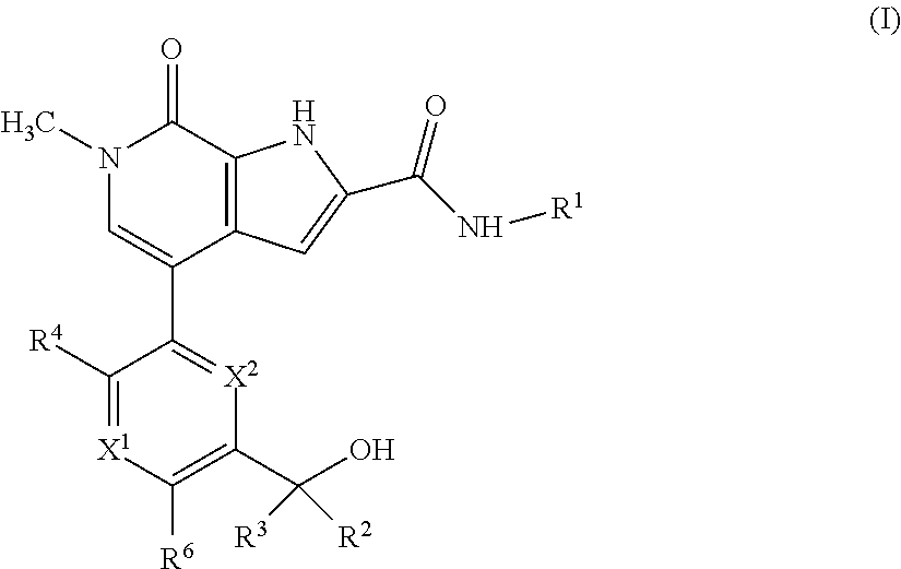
C1([R4])=[X1]C([R6])=C(C(O)([R2])[R3])[X2]=C1C1=CN(C)C(=O)C2=C1C=C(C(N[R1])=O)N2
